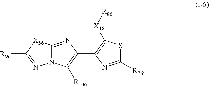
C1(C2=C([R106])N3C(=N2)[X56]C([R96])=N3)=C([X46][R86])SC([R76])=N1
